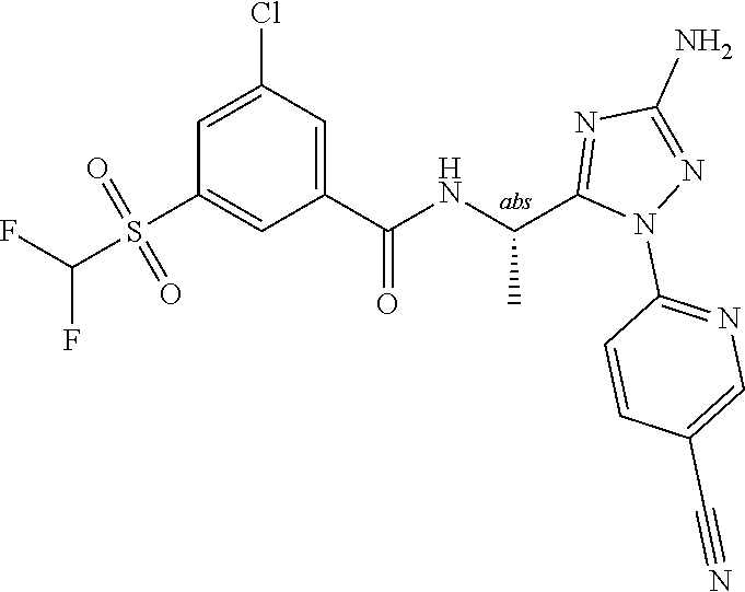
C1=C(Cl)C=C(C(=O)NC(C)C2=NC(N)=NN2C2=NC=C(C#N)C=C2)C=C1S(=O)(=O)C(F)F
